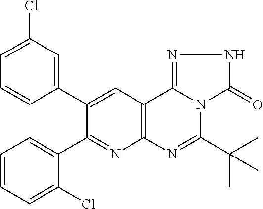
C1=CC=C(Cl)C(C2=NC3=C(C=C2C2=CC(Cl)=CC=C2)C2=NNC(=O)N2C(C(C)(C)C)=N3)=C1
